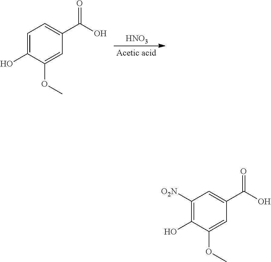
[HNO3].C1=C(O)C(OC)=CC(C(O)=O)=C1.C1([O2N])=C(O)C(OC)=CC(C(O)=O)=C1
